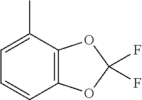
C12=C(OC(F)(F)O1)C(C)=CC=C2
